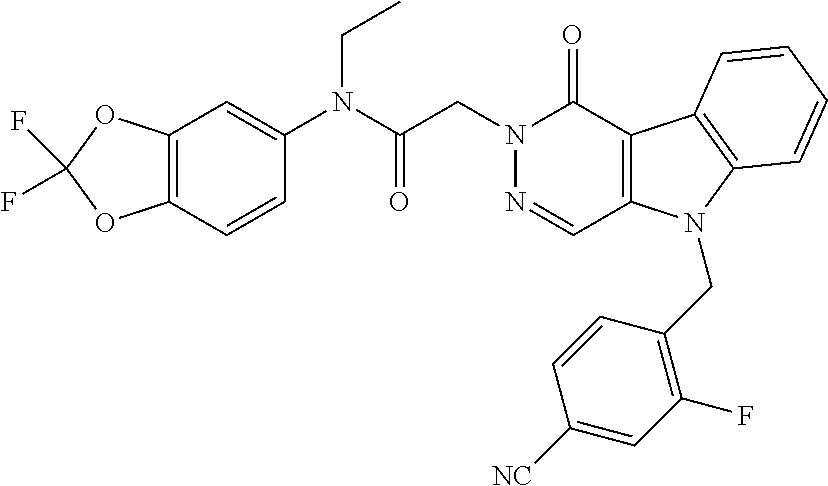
C12=C(C(=O)N(CC(=O)N(C3=CC4=C(C=C3)OC(F)(F)O4)CC)N=C1)C1=C(N2CC2=C(F)C=C([NC])C=C2)C=CC=C1
